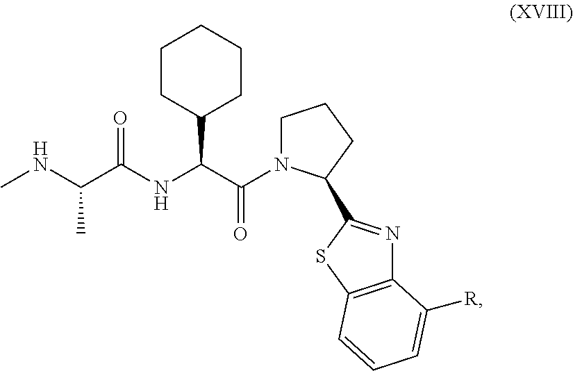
C1N(C(C(NC(C(NC)C)=O)C2CCCCC2)=O)C(C2=NC3=C(S2)C=CC=C3[R])CC1
